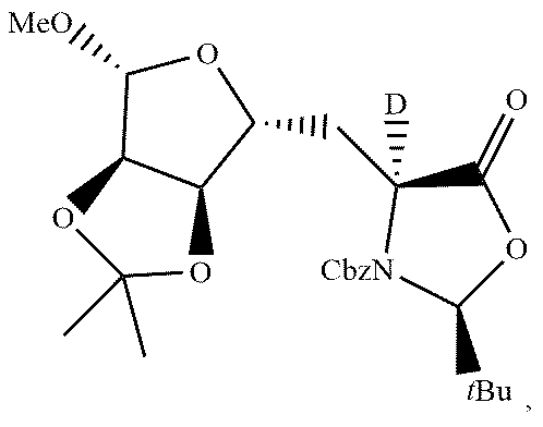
O1C([MeO])C2C(C1CC1([D])[CbzN]C([tBu])OC1=O)OC(C)(C)O2
